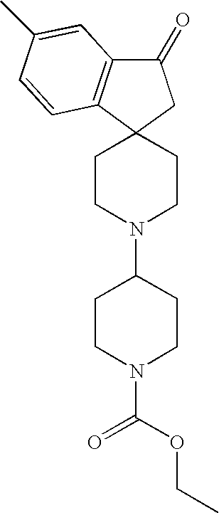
C1(=O)C2=C(C3(C1)CCN(C1CCN(C(OCC)=O)CC1)CC3)C=CC(C)=C2
